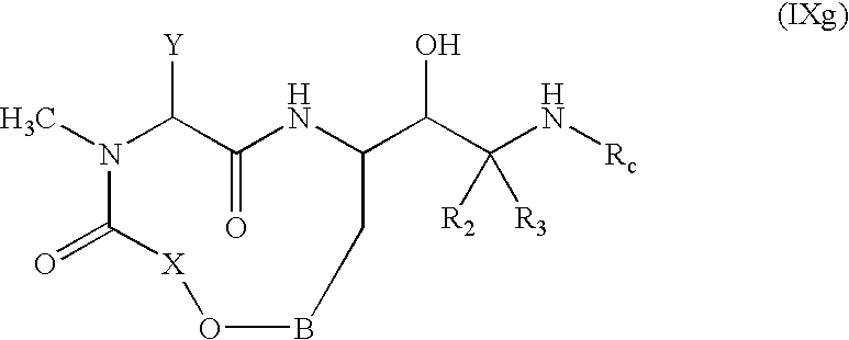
C(C1NC(=O)C([Y])N(C)C(=O)[X]OBC1)(C(N[Rc])([R2])[R3])O
